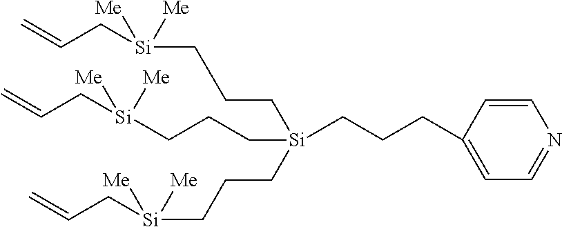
C(C[Si](CCC[Si]([Me])(CC=C)[Me])(CCCC1=CC=NC=C1)CCC[Si]([Me])(CC=C)[Me])C[Si]([Me])(CC=C)[Me]
